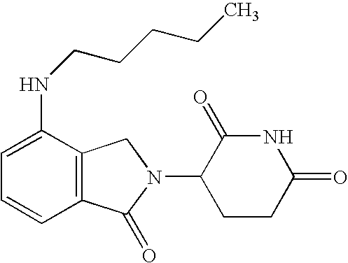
C1=CC2=C(C(NCCCCC)=C1)CN(C1CCC(=O)NC1=O)C2=O
